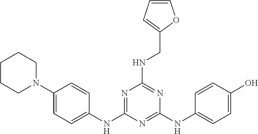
C1(N2CCCCC2)=CC=C(NC2=NC(NCC3=CC=CO3)=NC(NC3=CC=C(O)C=C3)=N2)C=C1
